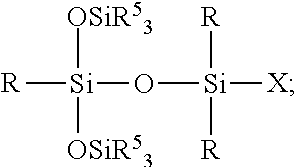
[R][Si](O[Si]([X])([R])[R])([OSiR53])[OSiR53]
